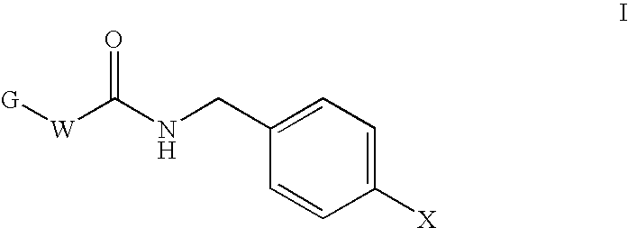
[G][W]C(NCC1=CC=C([X])C=C1)=O
